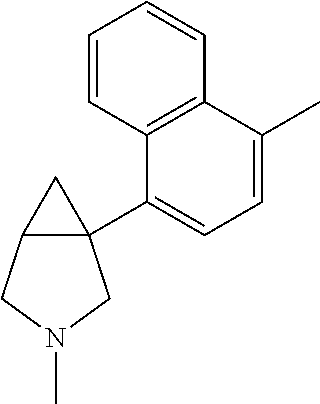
C1=C(C)C2=C(C(C34CC3CN(C)C4)=C1)C=CC=C2
